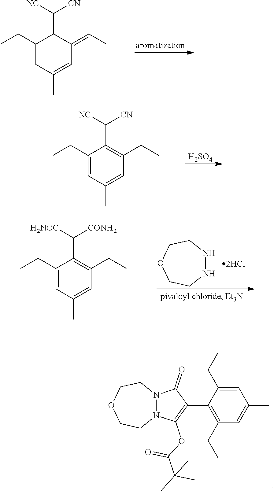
C1(CC)CC(C)=CC(=CC)C1=C([NC])[CN].[H2SO4].C1(CC)=CC(C)=CC(CC)=C1C([NC])[CN].N1NCCOCC1.C1(CC)=CC(C)=CC(CC)=C1C([H2NOC])[CONH2].N12N(CCOCC1)C(=O)C(C1=C(CC)C=C(C)C=C1CC)=C2OC(C(C)(C)C)=O
